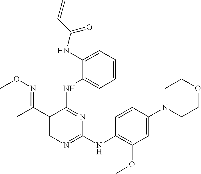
C1(NC(C=C)=O)=CC=CC=C1NC1=NC(NC2=C(OC)C=C(N3CCOCC3)C=C2)=NC=C1C(=NOC)C
